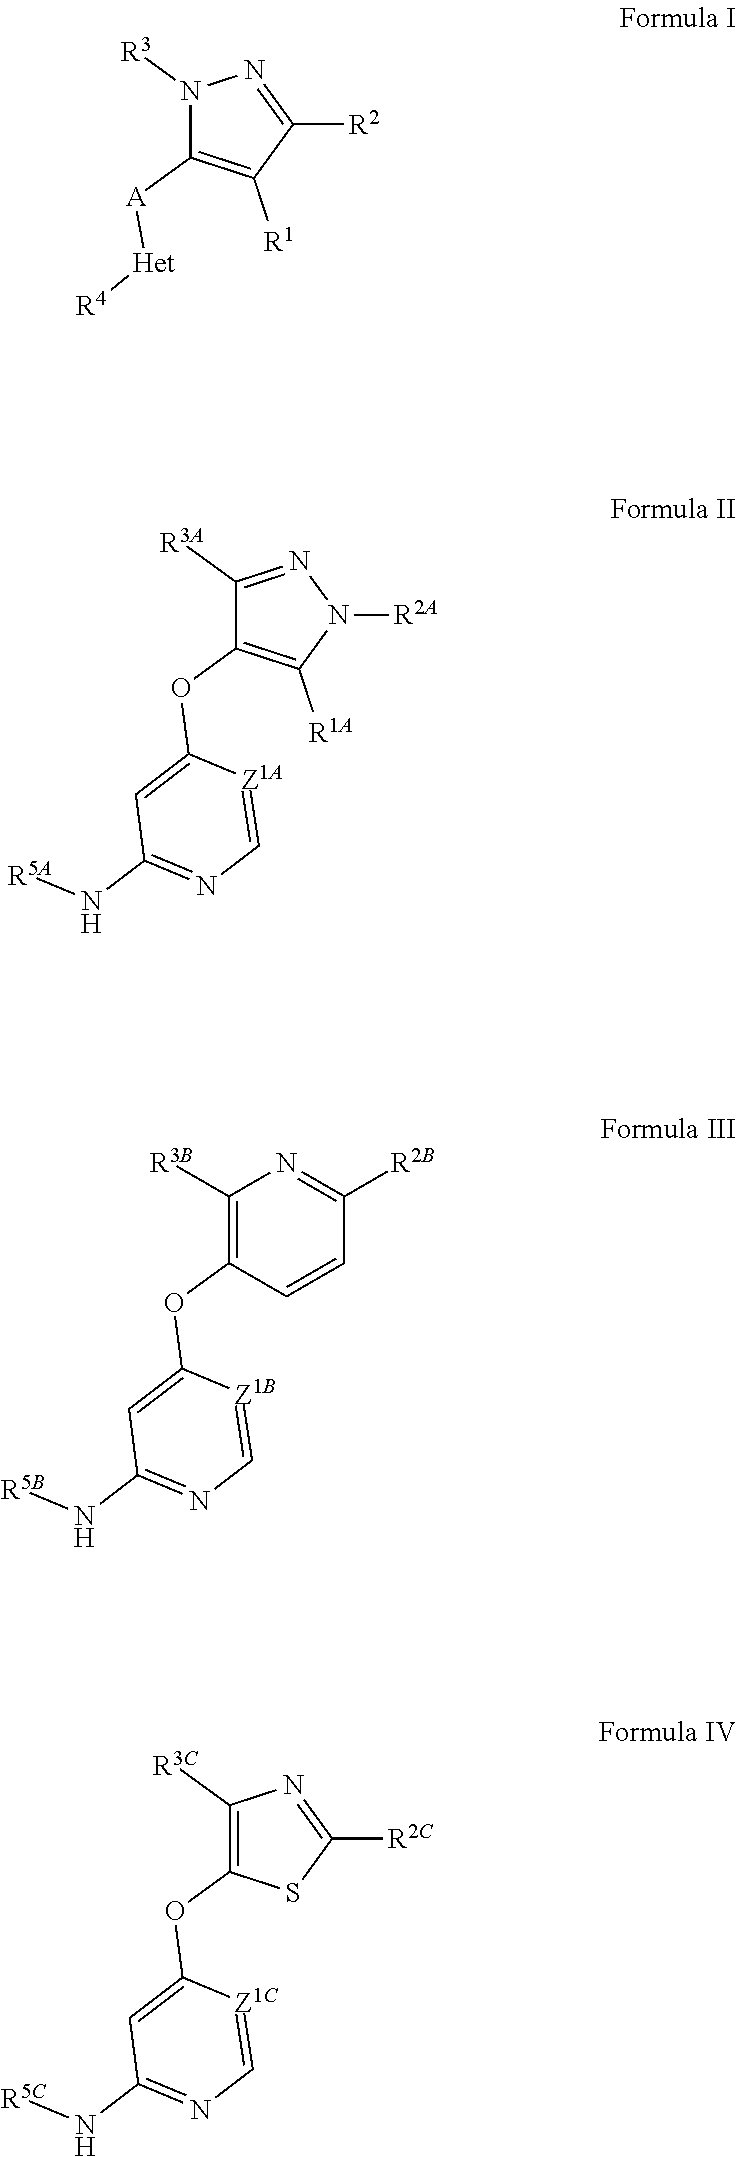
N1([R3])C([A][Het][R4])=C([R1])C([R2])=N1.C1([R3A])=NN([R2A])C([R1A])=C1OC1=CC(N[R5A])=NC=[Z1A]1.C1(OC2=CC(N[R5B])=NC=[Z1B]2)=C([R3B])N=C([R2B])C=C1.C1([R3C])=C(OC2=CC(N[R5C])=NC=[Z1C]2)SC([R2C])=N1
